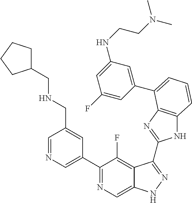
C1=NC=C(C2=NC=C3C(=C2F)C(C2=NC4=C(N2)C=CC=C4C2=CC(NCCN(C)C)=CC(F)=C2)=NN3)C=C1CNCC1CCCC1
